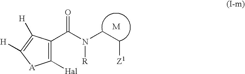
C1([Hal])=C(C(N(CC[Z1])[R])=O)C([H])=C([H])[A]1
